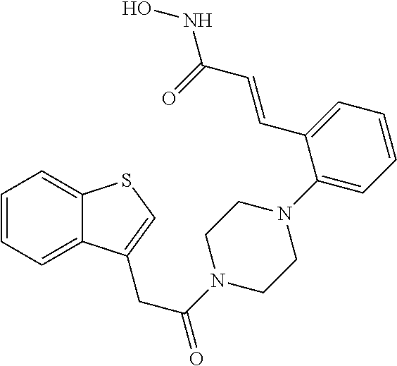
C1=CC=C(C=CC(NO)=O)C(N2CCN(C(CC3=CSC4=CC=CC=C43)=O)CC2)=C1
